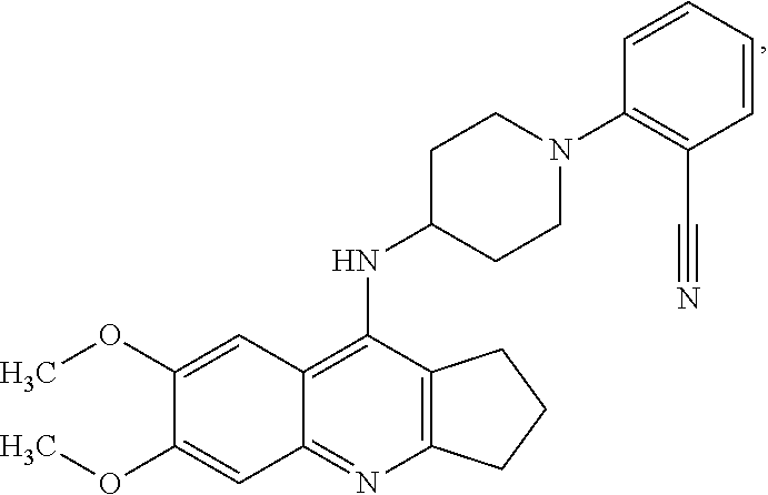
C12=C(N=C3C(=C1NC1CCN(C4=C(C#N)C=CC=C4)CC1)C=C(OC)C(OC)=C3)CCC2
